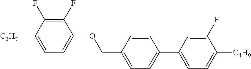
C1(F)=C(F)C([C3H7])=CC=C1OCC1=CC=C(C2=CC=C([C4H9])C(F)=C2)C=C1
